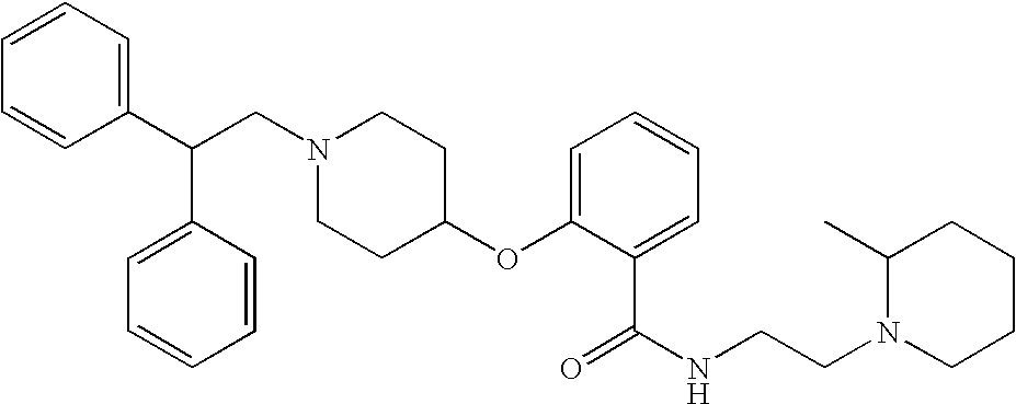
N1(CC(C2=CC=CC=C2)C2=CC=CC=C2)CCC(OC2=CC=CC=C2C(=O)NCCN2CCCCC2C)CC1
